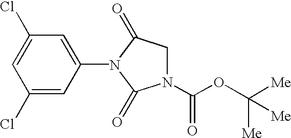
C1(Cl)=CC(N2C(=O)N(C(OC([Me])([Me])[Me])=O)CC2=O)=CC(Cl)=C1
